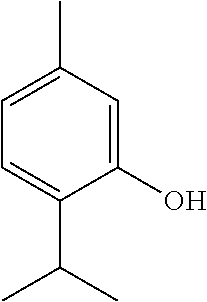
CC1=CC=C(C(C)C)C(O)=C1
